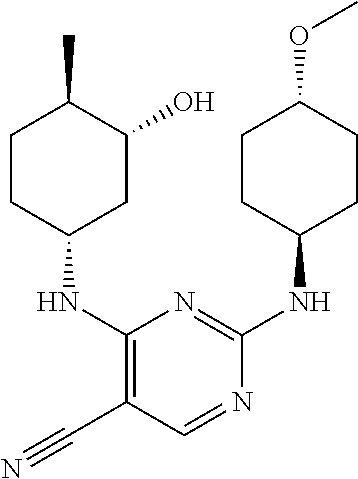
C1CC(NC2=C(C#N)C=NC(NC3CCC(OC)CC3)=N2)CC(O)C1C
